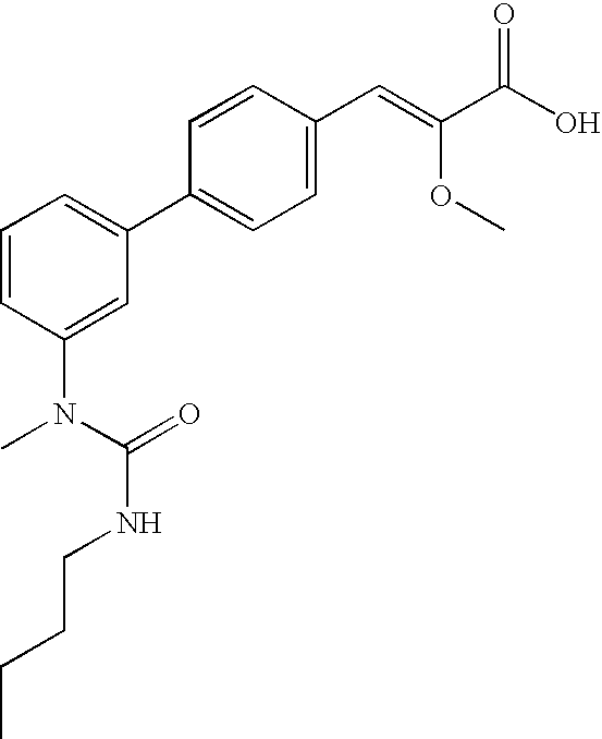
C1=CC(N(C(=O)NCCCC)C)=CC(C2=CC=C(C=C(OC)C(O)=O)C=C2)=C1
